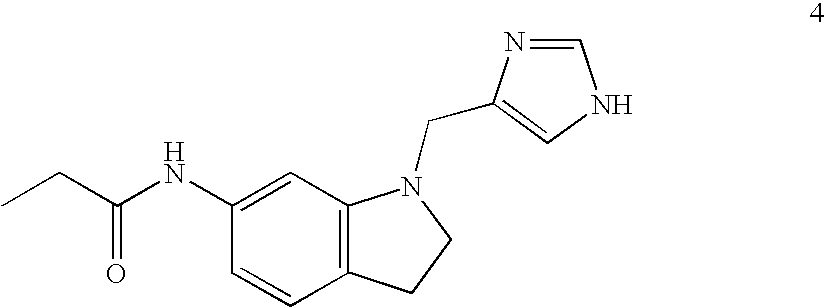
CCC(=O)NC1=CC2=C(C=C1)CCN2CC1=CNC=N1
